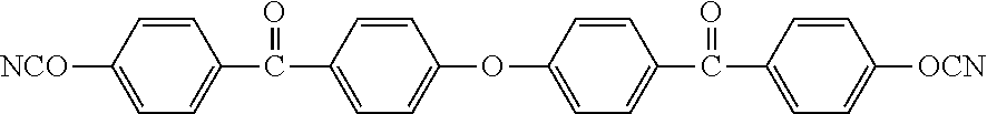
C1([NCO])=CC=C(C(C2=CC=C(OC3=CC=C(C(C4=CC=C([OCN])C=C4)=O)C=C3)C=C2)=O)C=C1
